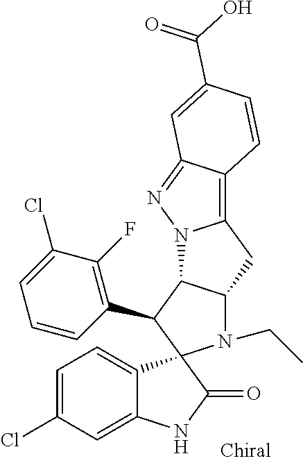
C1=C(Cl)C=C2C(=C1)C1(C(=O)N2)N(CC)C2C(C1C1=C(F)C(Cl)=CC=C1)N1C(=C3C(=N1)C=C(C(=O)O)C=C3)C2
